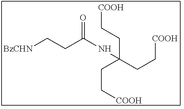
C(C(CC[COOH])(CC[COOH])NC(=O)CC[BzCHN])C[COOH]
